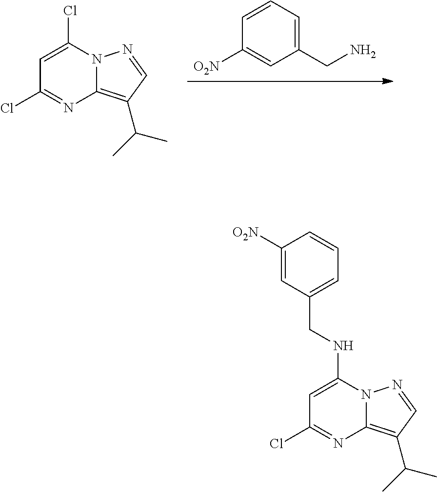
C1([O2N])=CC(CN)=CC=C1.C1=C(Cl)N2C(=C(C(C)C)C=N2)N=C1Cl.C1=C(NCC2=CC=CC([O2N])=C2)N2C(=C(C(C)C)C=N2)N=C1Cl
